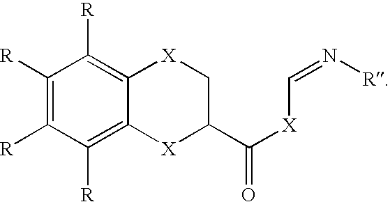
C1([R])=C([R])C([R])=C2C(=C1[R])[X]CC(C([X]C=N[R])=O)[X]2
